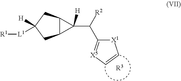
C12C(CC([H])([L1][R1])C1)C2(C([R2])C1=[X5]C=C[X1]1)[H].[R3]
